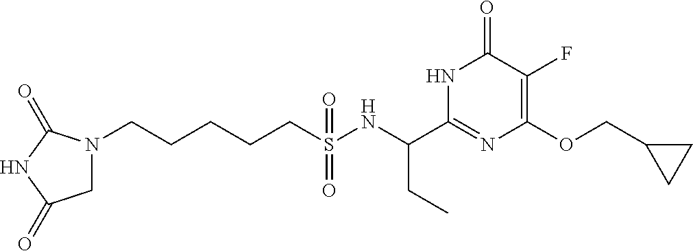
N1(CCCCCS(NC(CC)C2=NC(OCC3CC3)=C(F)C(=O)N2)(=O)=O)CC(=O)NC1=O
